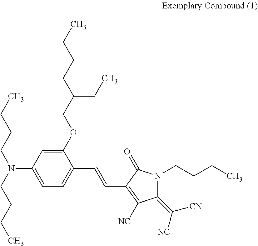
C1(N(CCCC)CCCC)=CC=C(C=CC2=C([NC])C(=C([NC])[CN])N(CCCC)C2=O)C(OCC(CCCC)CC)=C1
